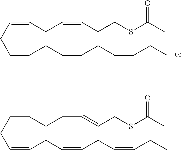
C(CC=CCC=CCC=CCC)=CCC=CCCSC(C)=O.C(CC=CCC=CCC=CCC)=CCCC=CCSC(C)=O
